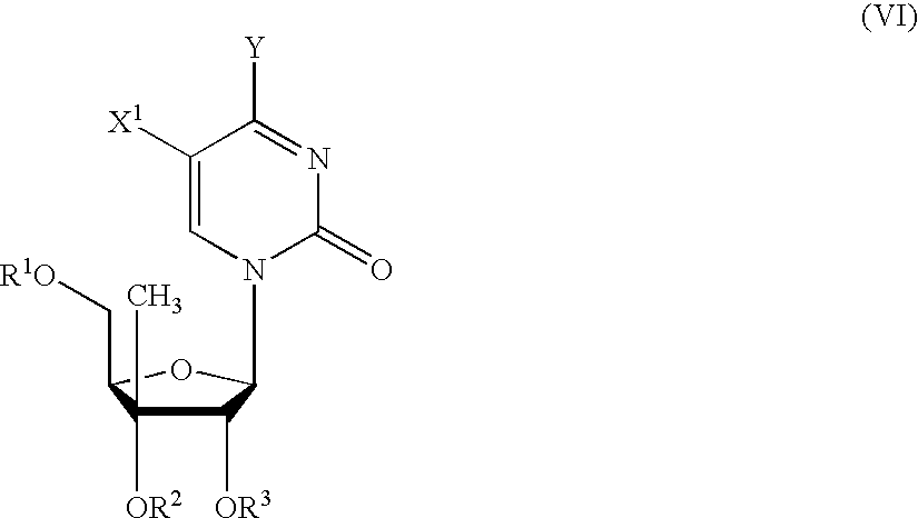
N1(C2C([OR3])C([OR2])(C)C(C[R1O])O2)C(=O)N=C([Y])C([X1])=C1
